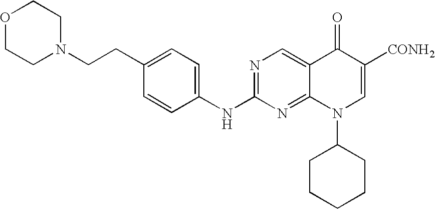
C1=CC(NC2=NC=C3C(=N2)N(C2CCCCC2)C=C([CONH2])C3=O)=CC=C1CCN1CCOCC1
